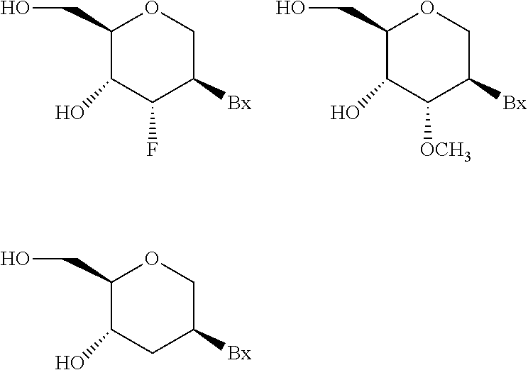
OCC1C(O)C(F)C([Bx])CO1.OCC1C(O)C([OCH3])C([Bx])CO1.OCC1C(O)CC([Bx])CO1
